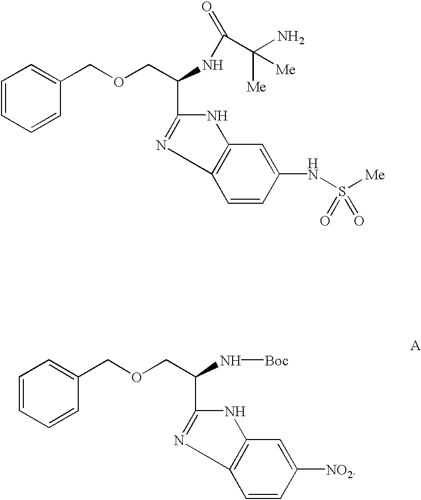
C1=CC=CC(COCC(N[Boc])C2=NC3=C(N2)C=C([NO2])C=C3)=C1.C1=CC=CC(COCC(NC(=O)C([Me])([Me])N)C2=NC3=C(N2)C=C(NS([Me])(=O)=O)C=C3)=C1
